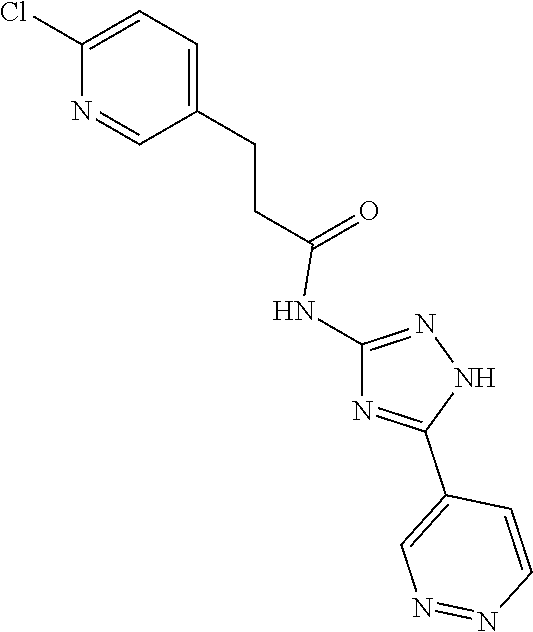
C1=C(CCC(=O)NC2=NNC(C3=CN=NC=C3)=N2)C=NC(Cl)=C1
